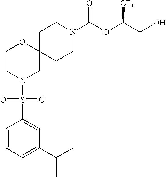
C1CN(C(OC(CO)[CF3])=O)CCC12OCCN(S(C1=CC(C(C)C)=CC=C1)(=O)=O)C2
